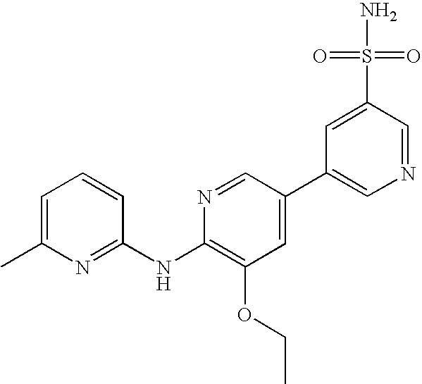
C1=C(C)N=C(NC2=C(OCC)C=C(C3=CN=CC(S(=O)(=O)N)=C3)C=N2)C=C1
